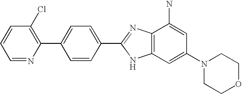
C1=NC(C2=CC=C(C3=NC4=C(N3)C=C(N3CCOCC3)C=C4N)C=C2)=C(Cl)C=C1
